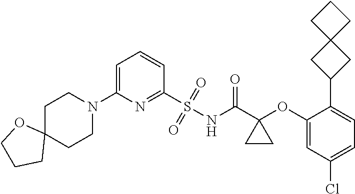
C1=C(N2CCC3(CC2)OCCC3)N=C(S(NC(C2(OC3=CC(Cl)=CC=C3C3CC4(C3)CCC4)CC2)=O)(=O)=O)C=C1
